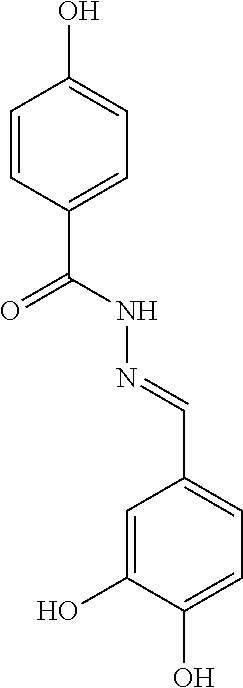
OC1=CC=C(C(NN=CC2=CC=C(O)C(O)=C2)=O)C=C1
